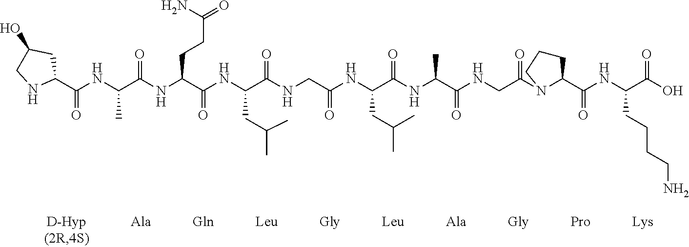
C1(C(NC(C(NC(C(NC(C(NCC(NC(C(NC(C(NCC(=O)N2CCCC2C(NC(C(O)=O)CCCCN)=O)=O)C)=O)CC(C)C)=O)=O)CC(C)C)=O)CCC(N)=O)=O)C)=O)CC(O)CN1
